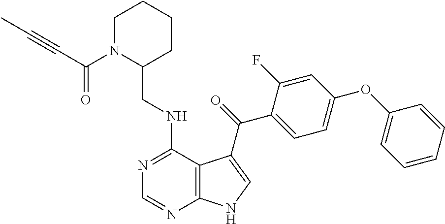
C1=CC=CC(OC2=CC=C(C(=O)C3=CNC4=C3C(NCC3CCCCN3C(C#CC)=O)=NC=N4)C(F)=C2)=C1
